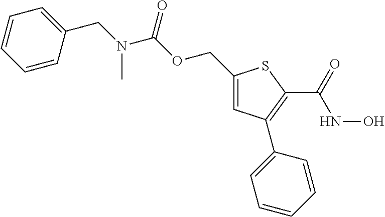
C1=CC(CN(C(OCC2=CC(C3=CC=CC=C3)=C(C(=O)NO)S2)=O)C)=CC=C1
